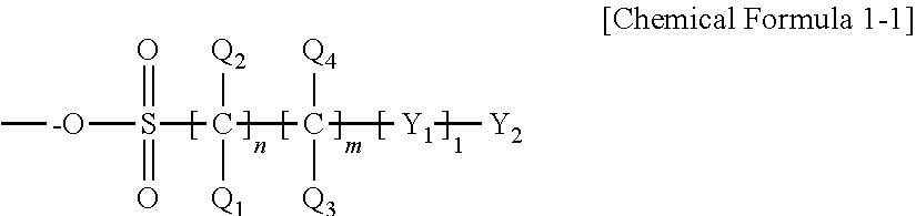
[-O](S(C(C([Y1][Y2])([Q4])[Q3])([Q2])[Q1])(=O)=O)C
